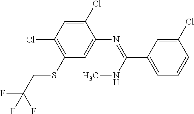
C1(SCC(F)(F)F)=C(Cl)C=C(Cl)C(N=C(NC)C2=CC=CC(Cl)=C2)=C1
